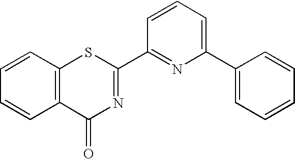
C1=CC=C(C2=CC=CC=C2)N=C1C1=NC(=O)C2=C(S1)C=CC=C2
